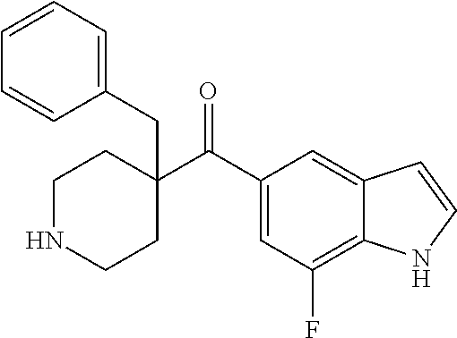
C(=O)(C1(CC2=CC=CC=C2)CCNCC1)C1=CC(F)=C2C(=C1)C=CN2
